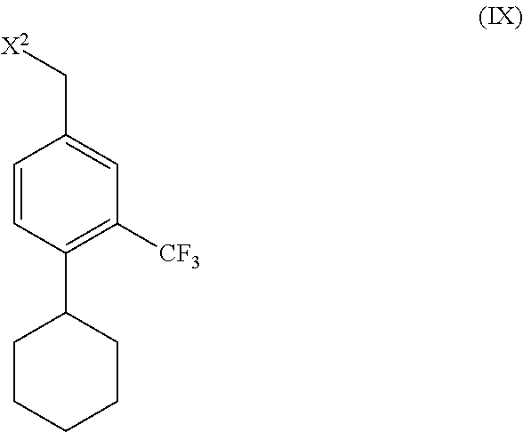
C1=CC(C2CCCCC2)=C([CF3])C=C1C[X2]
